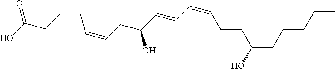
OC(CCCC=CCC(O)C=CC=CC=CC(CCCCC)O)=O
